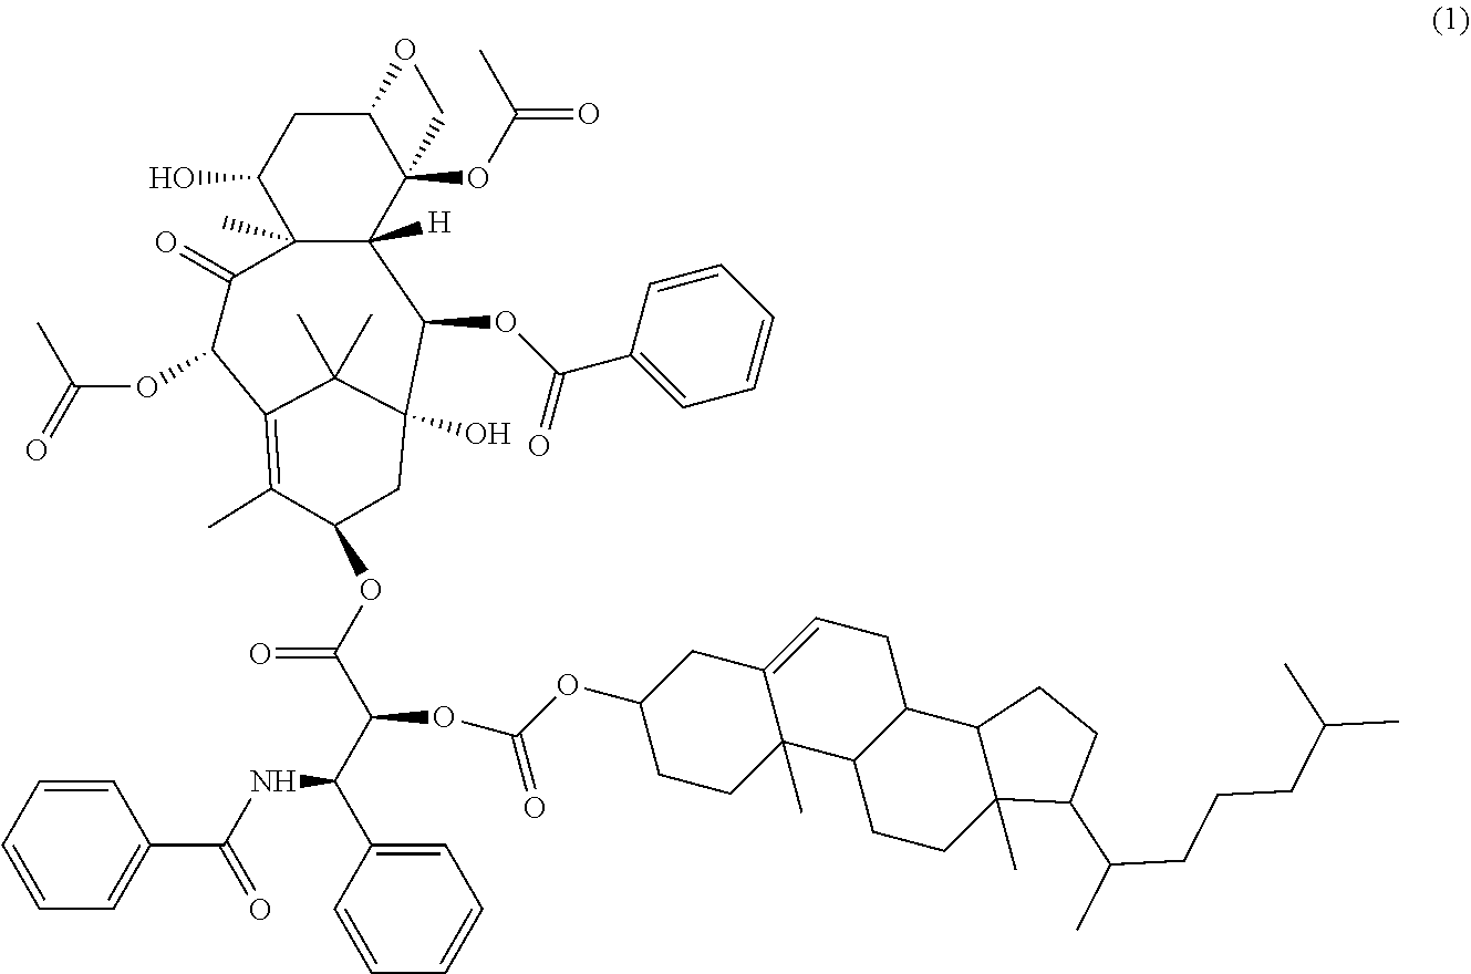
C1=C(C(C(C(=O)OC2CC3(O)C(OC(=O)C4=CC=CC=C4)C4([H])C(C)(C(O)CC5C4(OC(=O)C)CO5)C(=O)C(OC(C)=O)C(=C2C)C3(C)C)OC(OC2CCC3(C)C(=CCC4C3CCC3(C)C4CCC3C(CCCC(C)C)C)C2)=O)NC(C2=CC=CC=C2)=O)C=CC=C1
